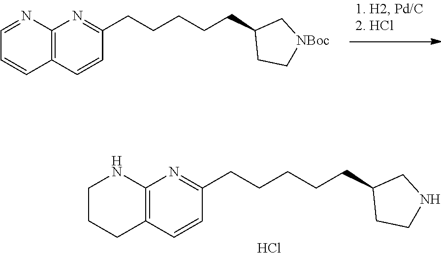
C(CCCCC1CC[NBoc]C1)C1=NC2=C(C=C1)C=CC=N2.C(CCCCC1CCNC1)C1=NC2=C(C=C1)CCCN2.Cl
